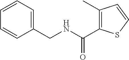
C1=CC=C(CNC(=O)C2=C(C)C=CS2)C=C1
